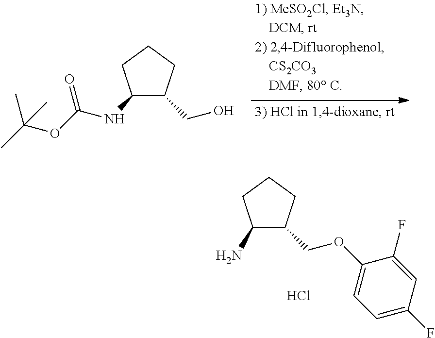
C(OC1=CC=C(F)C=C1F)C1C(N)CCC1.Cl.C(O)C1C(NC(=O)OC(C)(C)C)CCC1
